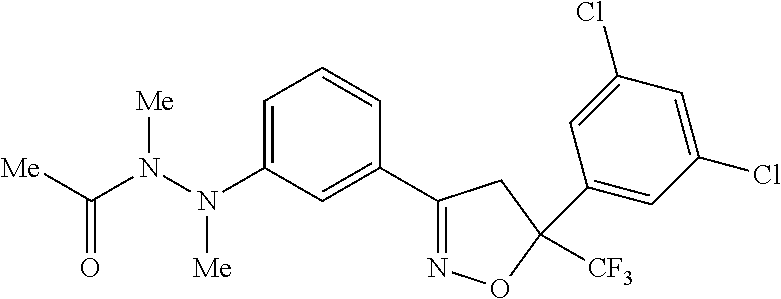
C1(N(N(C([Me])=O)[Me])[Me])=CC=CC(C2=NOC([CF3])(C3=CC(Cl)=CC(Cl)=C3)C2)=C1
